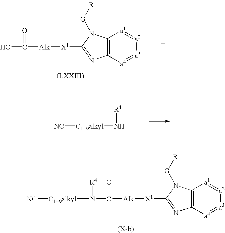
C12=C([a4]=[a3][a2]=[a1]1)N=C([X1][Alk]C(O)=O)N2[G][R1].[NC][C19alkyl]N[R4].C12=C([a4]=[a3][a2]=[a1]1)N=C([X1][Alk]C(=O)N([C19alkyl][NC])[R4])N2[G][R1]
